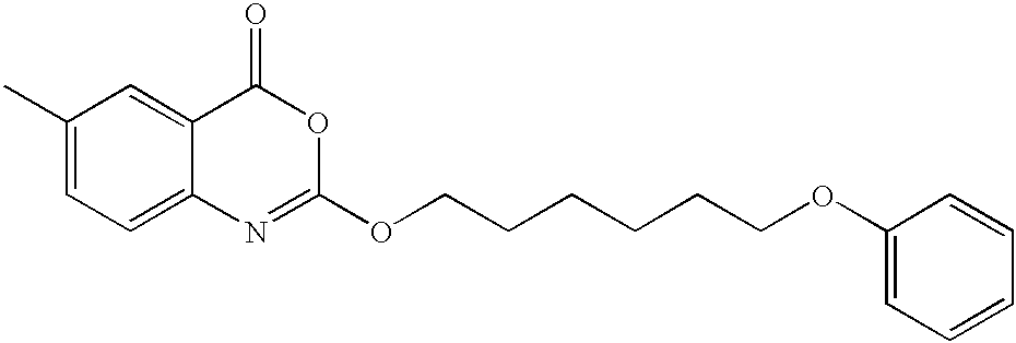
C1(C)=CC=C2C(=C1)C(=O)OC(OCCCCCCOC1=CC=CC=C1)=N2
